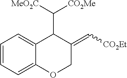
C1=CC=C2C(=C1)C(C([MeO2C])[CO2Me])C(=C[CO2Et])CO2
